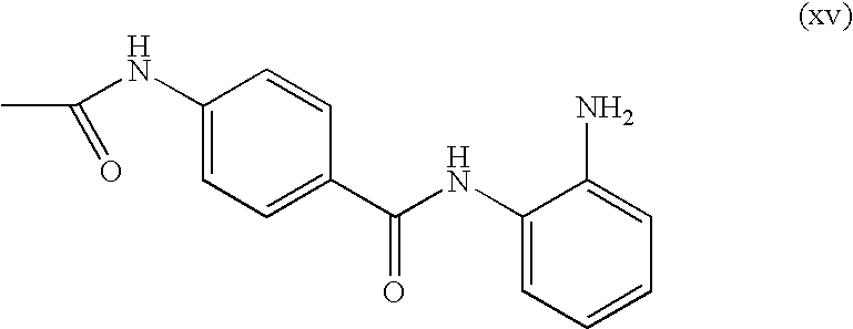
C(NC1=CC=C(C(NC2=CC=CC=C2N)=O)C=C1)(C)=O
